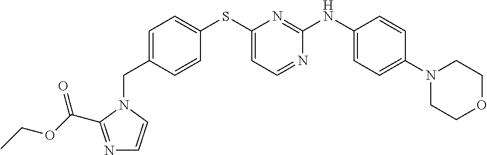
C1(N2CCOCC2)=CC=C(NC2=NC(SC3=CC=C(CN4C(C(OCC)=O)=NC=C4)C=C3)=CC=N2)C=C1
